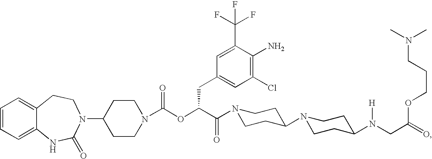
C1=CC=C2C(=C1)CCN(C1CCN(C(OC(C(=O)N3CCC(N4CCC(N(CC(=O)OCCCN(C)C)[H])CC4)CC3)CC3=CC(Cl)=C(N)C(C(F)(F)F)=C3)=O)CC1)C(=O)N2
